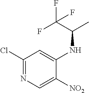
C1(Cl)=NC=C([NO2])C(NC(C(F)(F)F)C)=C1
